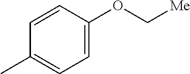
C1=CC(OC[Me])=CC=C1C
